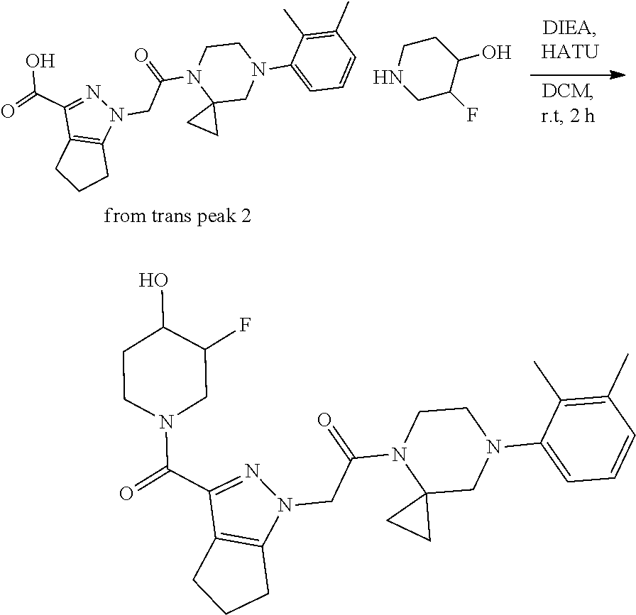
C12=C(CCC1)N(CC(N1C3(CN(C4=CC=CC(C)=C4C)CC1)CC3)=O)N=C2C(=O)O.C1CNCC(F)C1O.C12=C(CCC1)N(CC(N1C3(CN(C4=CC=CC(C)=C4C)CC1)CC3)=O)N=C2C(=O)N1CC(F)C(O)CC1
